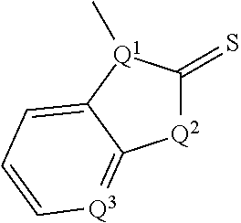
[Q2]1C(=S)[Q1](C)C2=CC=C[Q3]=C12
